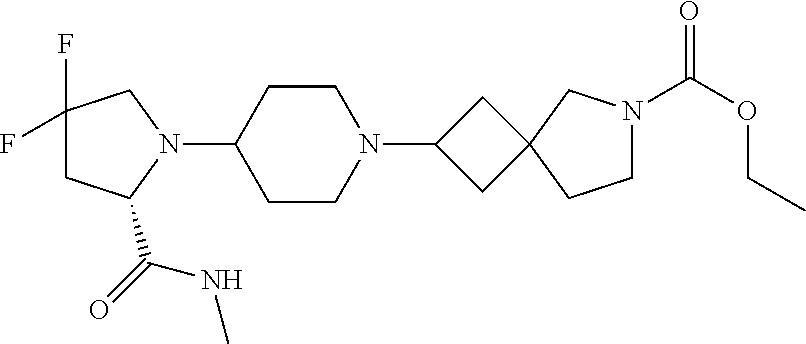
C1C(C(=O)NC)N(C2CCN(C3CC4(C3)CCN(C(OCC)=O)C4)CC2)CC1(F)F
